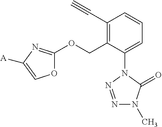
C1(C#C)=C(COC2=NC([A])=CO2)C(N2N=NN(C)C2=O)=CC=C1
